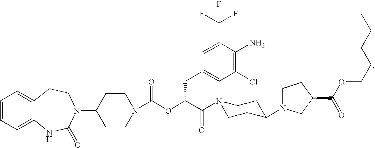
C1=CC=C2C(=C1)CCN(C1CCN(C(OC(C(=O)N3CCC(N4CCC(C(OCCCCCC)=O)C4)CC3)CC3=CC(Cl)=C(N)C(C(F)(F)F)=C3)=O)CC1)C(=O)N2
